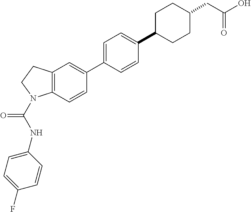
C12=C(C=CC(C3=CC=C(C4CCC(CC(O)=O)CC4)C=C3)=C1)N(C(NC1=CC=C(F)C=C1)=O)CC2
